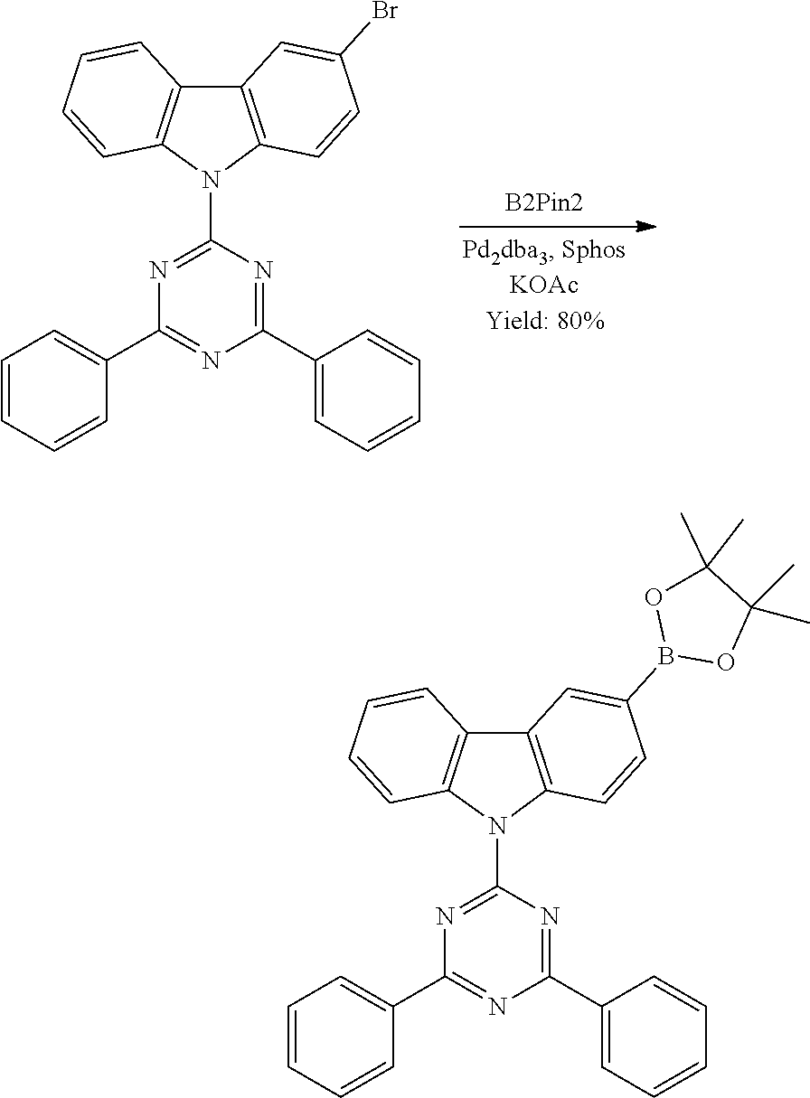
C1(C2=CC=CC=C2)=NC(N2C3=C(C4=C2C=CC=C4)C=C(Br)C=C3)=NC(C2=CC=CC=C2)=N1.C1(C2=CC=CC=C2)=NC(N2C3=C(C4=C2C=CC=C4)C=C(B2OC(C)(C)C(C)(C)O2)C=C3)=NC(C2=CC=CC=C2)=N1
